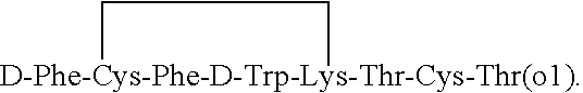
[D-Phe-Cys-Phe-D-Trp-Lys-Thr-Cys-Thr(o1)]1CC1
